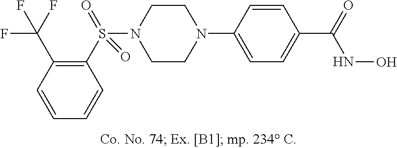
N1(C2=CC=C(C(=O)NO)C=C2)CCN(S(C2=C(C(F)(F)F)C=CC=C2)(=O)=O)CC1
